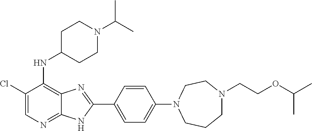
C1(Cl)=CN=C2C(=C1NC1CCN(C(C)C)CC1)N=C(C1=CC=C(N3CCCN(CCOC(C)C)CC3)C=C1)N2
